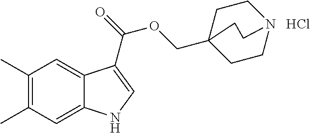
C1(C)=C(C)C=C2C(=C1)C(C(=O)OCC13CCN(CC1)CC3)=CN2.Cl
